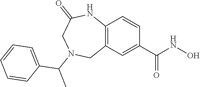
C12=C(C=C(C(NO)=O)C=C1)CN(C(C1=CC=CC=C1)C)CC(=O)N2
